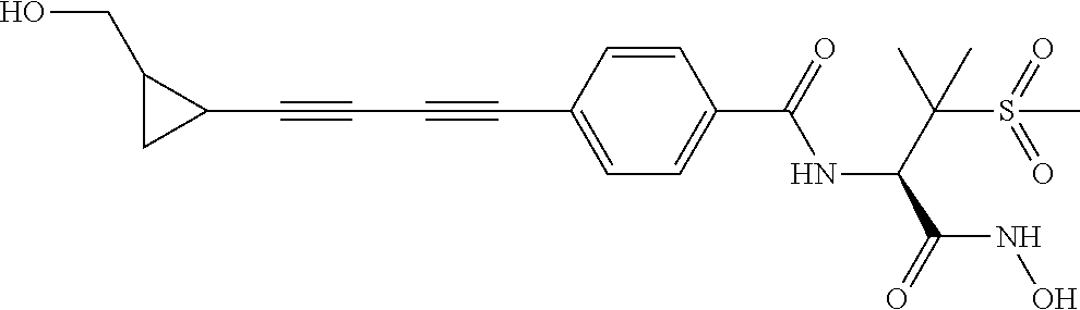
C1(C#CC#CC2=CC=C(C(=O)NC(C(S(=O)(=O)C)(C)C)C(=O)NO)C=C2)C(CO)C1
